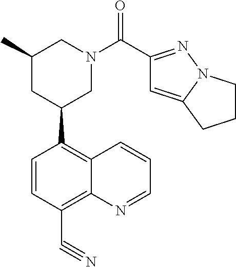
C1=CC(C#N)=C2C(=C1C1CN(C(=O)C3=NN4C(=C3)CCC4)CC(C)C1)C=CC=N2
